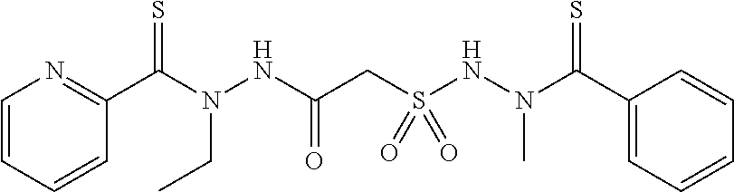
C1=CC=CC(C(N(CC)NC(=O)CS(NN(C)C(=S)C2=CC=CC=C2)(=O)=O)=S)=N1
